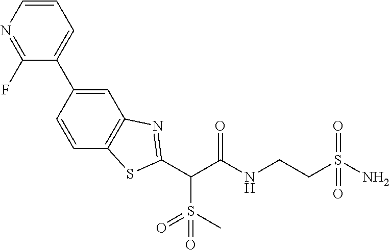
C(C(NCCS(N)(=O)=O)=O)(C1=NC2=C(C=CC(C3=CC=CN=C3F)=C2)S1)S(=O)(=O)C
